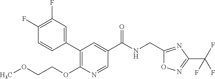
C1(F)=C(F)C=CC(C2=C(OCCOC)N=CC(C(NCC3=NC(C(F)(F)F)=NO3)=O)=C2)=C1
